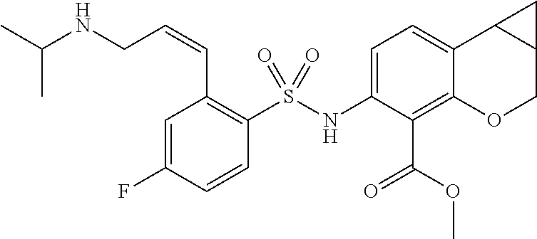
C1=C(NS(C2=C(C=CCNC(C)C)C=C(F)C=C2)(=O)=O)C(C(OC)=O)=C2C(=C1)C1C(CO2)C1
